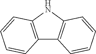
C12=C(NC3=C1C=CC=C3)C=CC=C2
